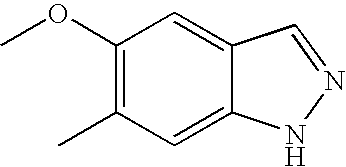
C1=C2C(=CC(C)=C1OC)NN=C2
